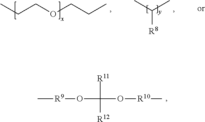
[R11]C([R12])(O[R10]C)O[R9]C.C([R8])(C)C.CCCOCCC
